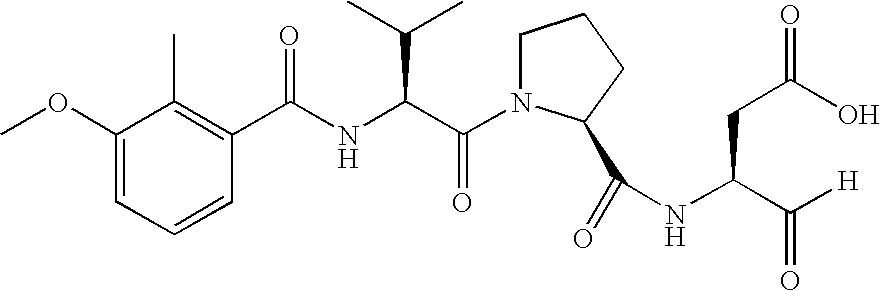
C1=CC=C(OC)C(C)=C1C(NC(C(N1CCCC1C(=O)NC(CC(O)=O)C([H])=O)=O)C(C)C)=O
